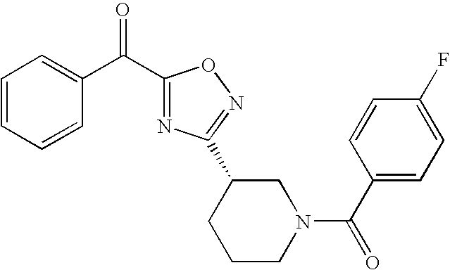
C1=CC=CC(C(C2=NC(C3CCCN(C(C4=CC=C(F)C=C4)=O)C3)=NO2)=O)=C1
